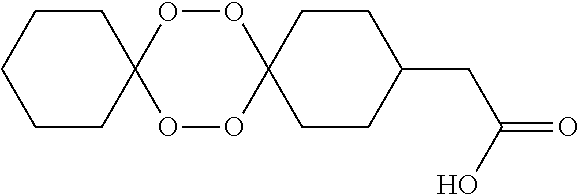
C1CC2(CCC1CC(O)=O)OOC1(OO2)CCCCC1
